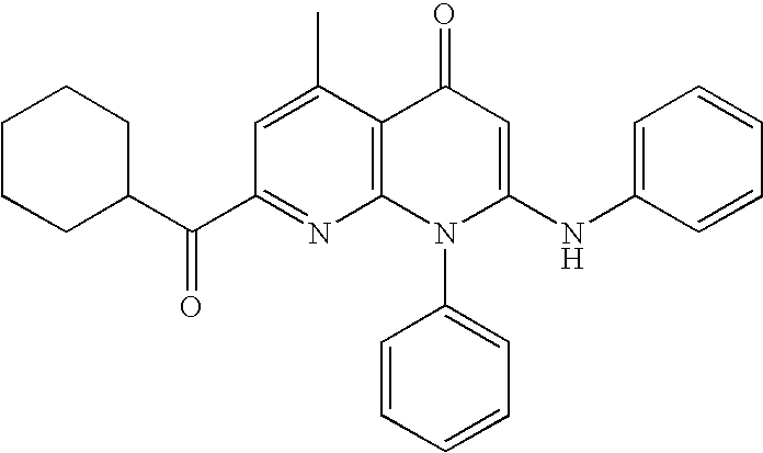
C1(C(C2CCCCC2)=O)=NC2=C(C(C)=C1)C(=O)C=C(NC1=CC=CC=C1)N2C1=CC=CC=C1
